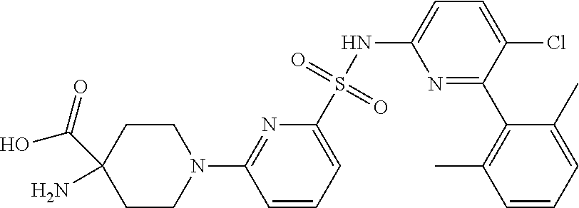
C1CN(C2=NC(S(NC3=CC=C(Cl)C(C4=C(C)C=CC=C4C)=N3)(=O)=O)=CC=C2)CCC1(C(=O)O)N
